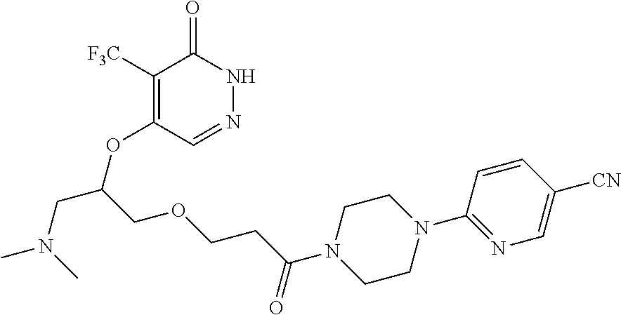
C1([F3C])=C(OC(COCCC(N2CCN(C3=NC=C([CN])C=C3)CC2)=O)CN(C)C)C=NNC1=O
